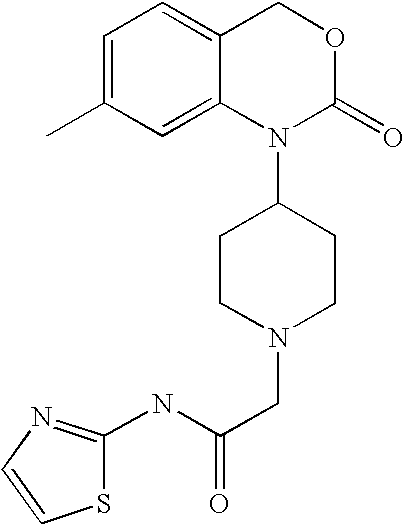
N(C(CN1CCC(N2C(=O)OCC3=CC=C(C)C=C23)CC1)=O)C1=NC=CS1
